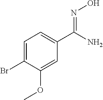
O(C1=CC(C(=NO)N)=CC=C1Br)C
